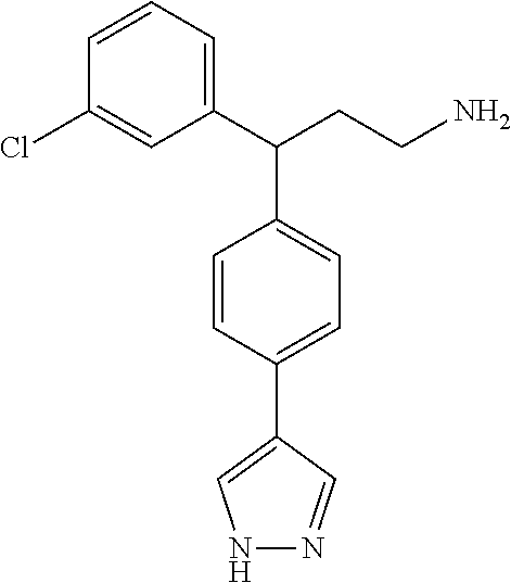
C1=CC(C2=CNN=C2)=CC=C1C(C1=CC=CC(Cl)=C1)CCN
